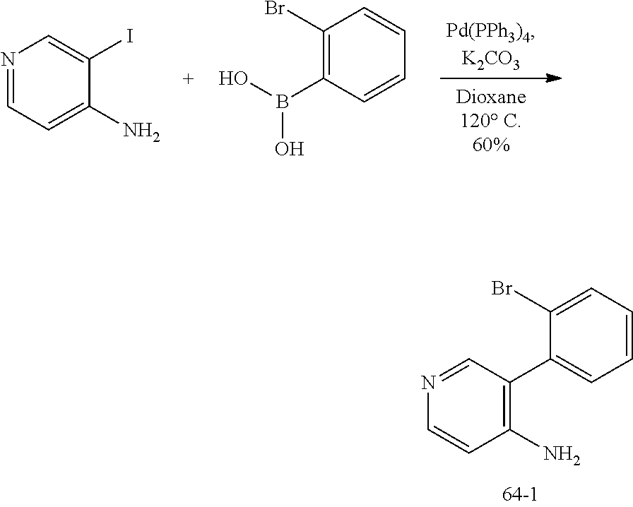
N1=CC=C(N)C(I)=C1.C1(Br)=C(B(O)O)C=CC=C1.N1=CC(C2=CC=CC=C2Br)=C(N)C=C1
